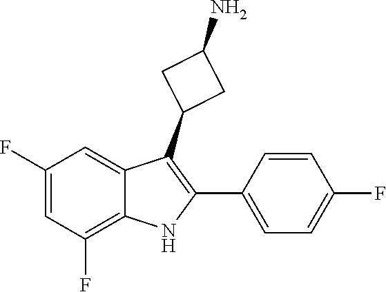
C1(C2=C(C3CC(N)C3)C3=CC(F)=CC(F)=C3N2)=CC=C(F)C=C1
